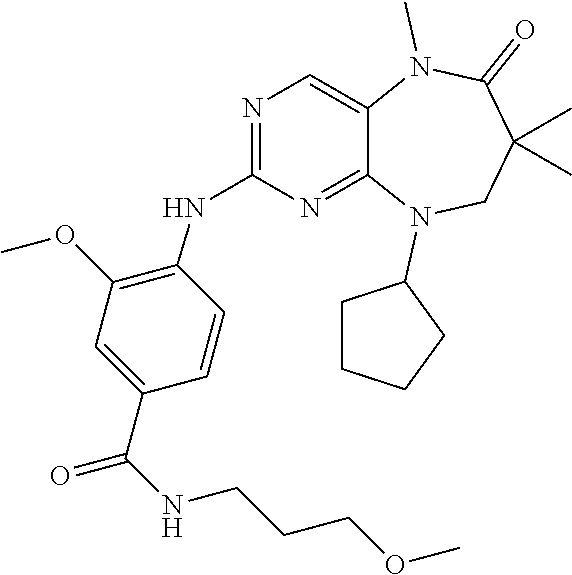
C1=CC(C(NCCCOC)=O)=CC(OC)=C1NC1=NC=C2C(=N1)N(C1CCCC1)CC(C)(C)C(=O)N2C
